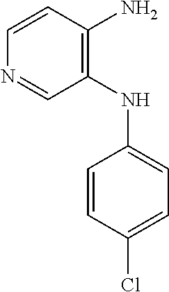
C1=CC(N)=C(NC2=CC=C(Cl)C=C2)C=N1
